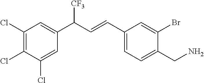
C(C1=CC=C(C=CC(C2=CC(Cl)=C(Cl)C(Cl)=C2)[CF3])C=C1Br)N
